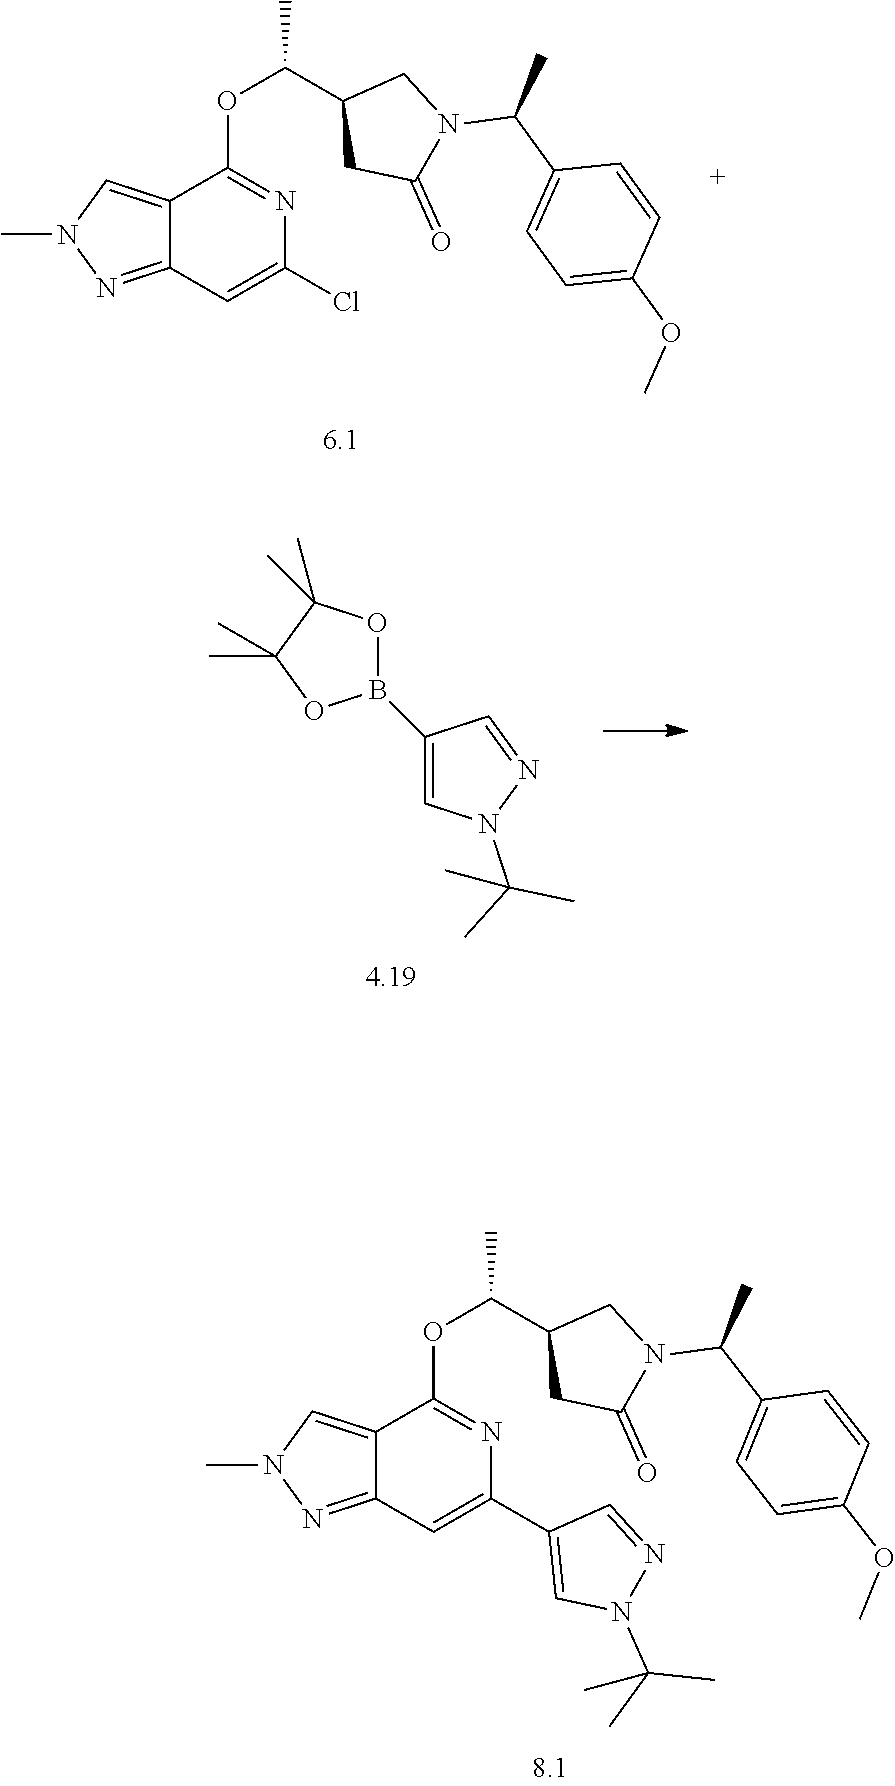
C12=CN(C)N=C1C=C(Cl)N=C2OC(C1CC(=O)N(C(C2=CC=C(OC)C=C2)C)C1)C.C1(B2OC(C)(C)C(C)(C)O2)=CN(C(C)(C)C)N=C1.C12=CN(C)N=C1C=C(C1=CN(C(C)(C)C)N=C1)N=C2OC(C1CC(=O)N(C(C2=CC=C(OC)C=C2)C)C1)C
